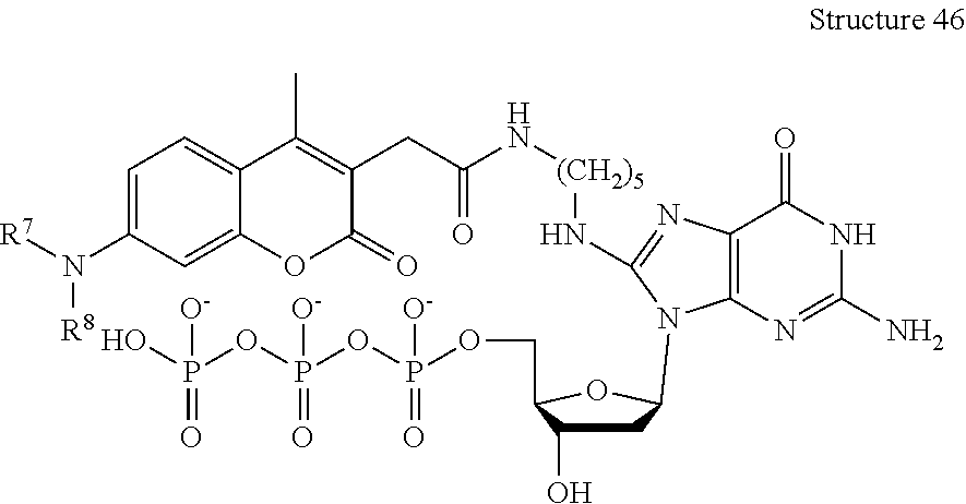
C1=C(N([R7])[R8])C=C2C(=C1)C(C)=C(CC(N[(CH2)5]NC1=NC3=C(N=C(N)NC3=O)N1C1CC(O)C(COP(OP(OP(O)([O-])=O)([O-])=O)([O-])=O)O1)=O)C(=O)O2
